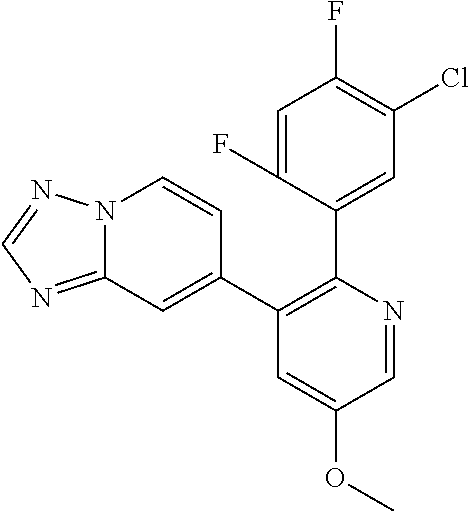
C1=C(F)C(C2=C(C3=CC4=NC=NN4C=C3)C=C(OC)C=N2)=CC(Cl)=C1F
